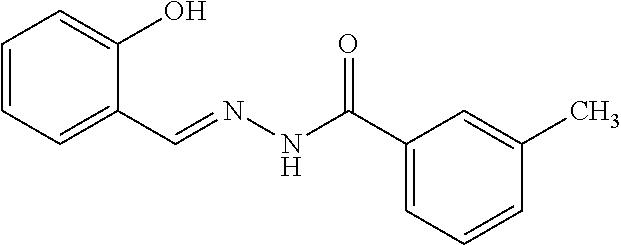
C1=CC=C(C=NNC(C2=CC=CC(C)=C2)=O)C(O)=C1
